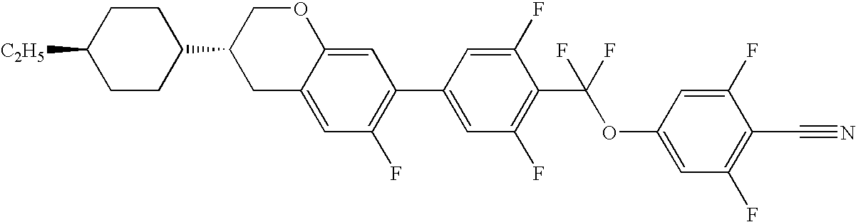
C12=CC(C3=CC(F)=C(C(OC4=CC(F)=C(C#N)C(F)=C4)(F)F)C(F)=C3)=C(F)C=C1CC(C1CCC([C2H5])CC1)CO2
